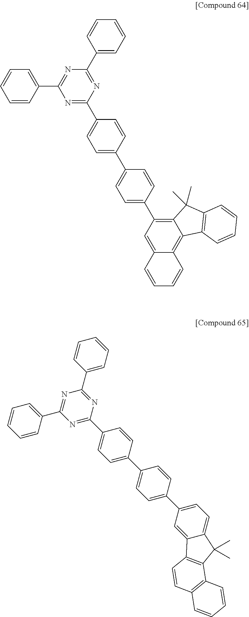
C1=CC(C2=NC(C3=CC=CC=C3)=NC(C3=CC=C(C4=CC=C(C5=C6C(=C7C(=C5)C=CC=C7)C5=C(C6(C)C)C=CC=C5)C=C4)C=C3)=N2)=CC=C1.C1=CC(C2=NC(C3=CC=CC=C3)=NC(C3=CC=C(C4=CC=C(C5=CC=C6C(=C5)C5=C(C6(C)C)C6=C(C=C5)C=CC=C6)C=C4)C=C3)=N2)=CC=C1
